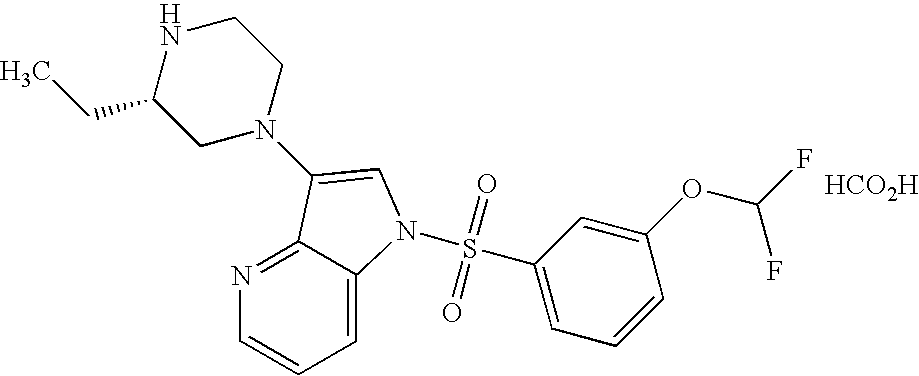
C1N(C2=CN(S(C3=CC=CC(OC(F)F)=C3)(=O)=O)C3=CC=CN=C32)CCNC1CC.[HCO2H]
